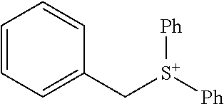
C1(C[S+]([Ph])[Ph])=CC=CC=C1
